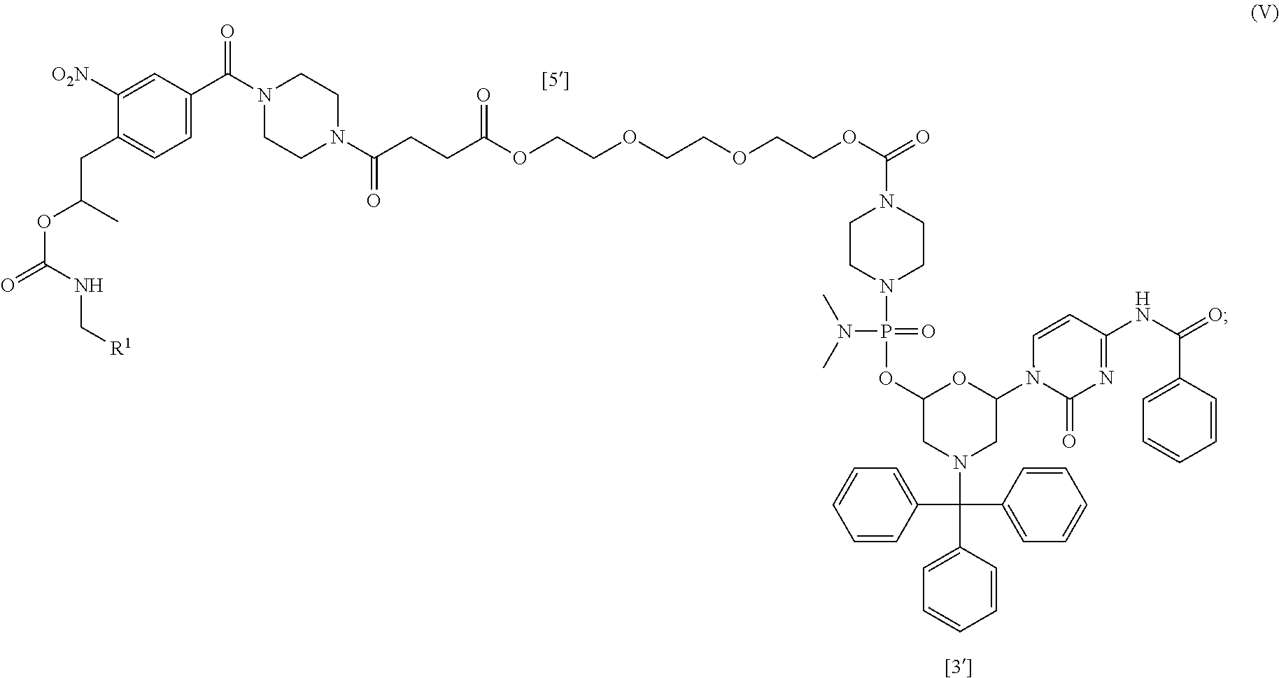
C1=C(C(N2CCN(C(=O)CCC(OCCOCCOCCOC(=O)N3CCN(P(N(C)C)(=O)OC4CN(C(C5=CC=CC=C5)(C5=CC=CC=C5)C5=CC=CC=C5)CC(N5C(=O)N=C(NC(C6=CC=CC=C6)=O)C=C5)O4)CC3)=O)CC2)=O)C=C([O2N])C(CC(C)OC(=O)NC[R1])=C1
